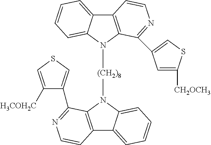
C12=C(N([(CH2)8]N3C4=C(C5=CC=CC=C35)C=CN=C4C3=CSC=C3[H3COH2C])C3=CC=CC=C13)C(C1=CSC([CH2OCH3])=C1)=NC=C2
